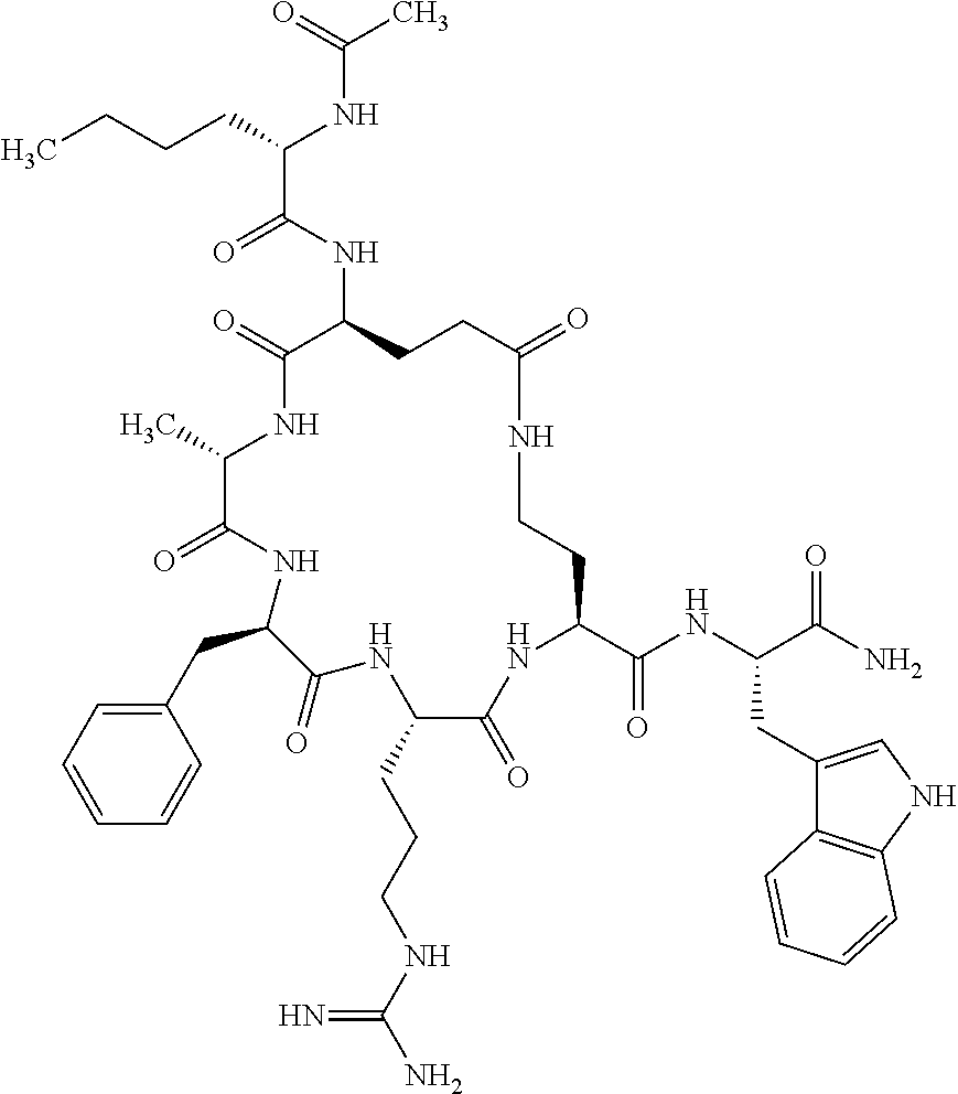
CC1NC(=O)C(NC(C(CCCC)NC(C)=O)=O)CCC(=O)NCCC(C(NC(C(N)=O)CC2=CNC3=C2C=CC=C3)=O)NC(=O)C(CCCNC(N)=N)NC(=O)C(CC2=CC=CC=C2)NC1=O
